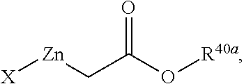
[X][Zn]CC(O[R40a])=O
